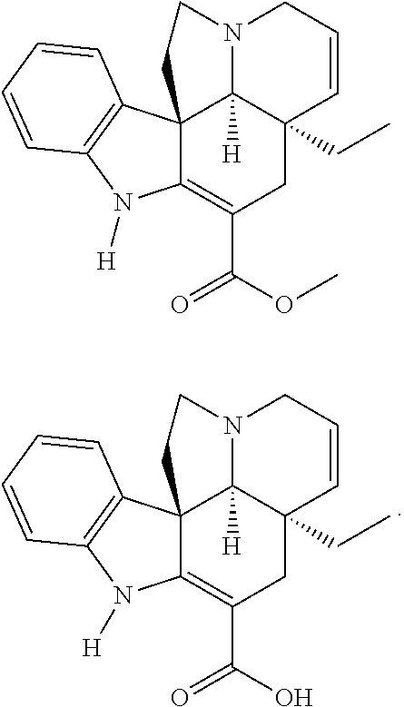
N12C3([H])C(CC)(C=CC1)CC(C(OC)=O)=C1C3(C3=C(N1[H])C=CC=C3)CC2.N12C3([H])C(CC)(C=CC1)CC(C(O)=O)=C1C3(C3=C(N1[H])C=CC=C3)CC2
